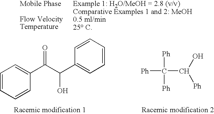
C1=CC=CC(C(C(C2=CC=CC=C2)O)=O)=C1.[Ph]C(C(O)[Ph])([Ph])[Ph]
